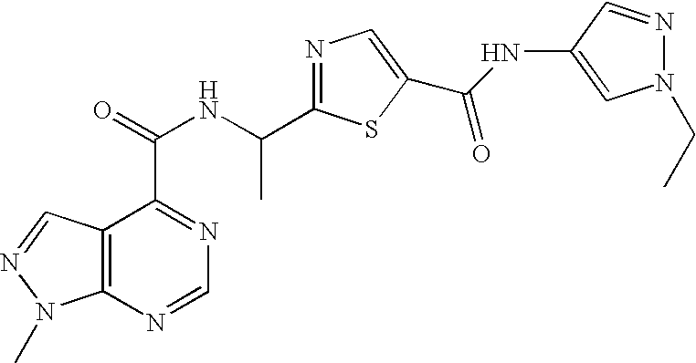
C12=C(N=CN=C1C(=O)NC(C1=NC=C(C(NC3=CN(CC)N=C3)=O)S1)C)N(C)N=C2
